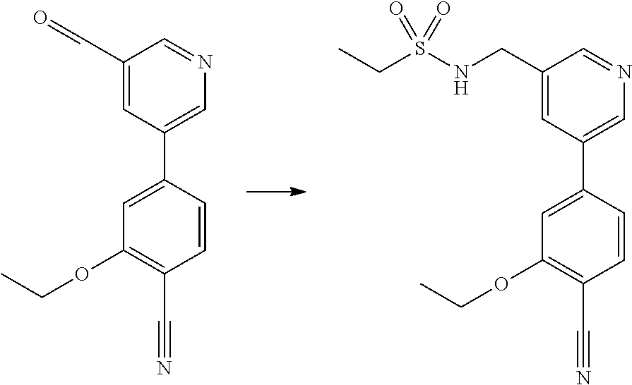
C1(C2=CN=CC(C=O)=C2)=CC(OCC)=C(C#N)C=C1.C1(CNS(CC)(=O)=O)=CC(C2=CC(OCC)=C(C#N)C=C2)=CN=C1
